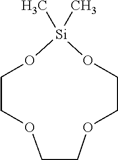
C1COCCOCCO[Si](C)(C)O1
